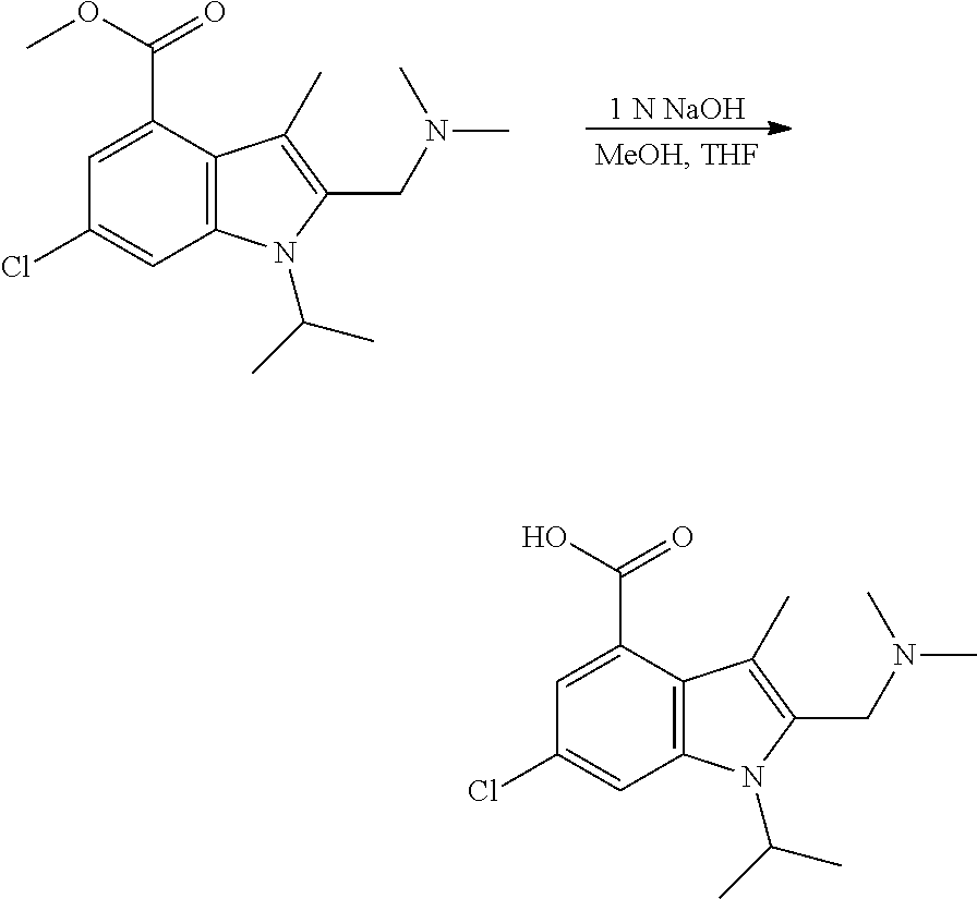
C1=C(C(=O)OC)C2=C(C=C1Cl)N(C(C)C)C(CN(C)C)=C2C.[1 N NaOH].C1=C(C(=O)O)C2=C(C=C1Cl)N(C(C)C)C(CN(C)C)=C2C
